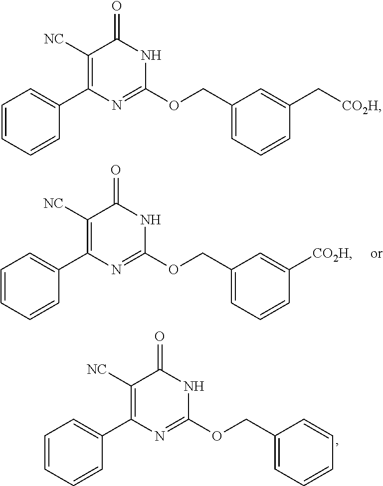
C1(C2=C([NC])C(=O)NC(OCC3=CC=CC=C3)=N2)=CC=CC=C1.C1(C2=C([NC])C(=O)NC(OCC3=CC=CC([CO2H])=C3)=N2)=CC=CC=C1.C1(C2=C([NC])C(=O)NC(OCC3=CC=CC(C[CO2H])=C3)=N2)=CC=CC=C1
